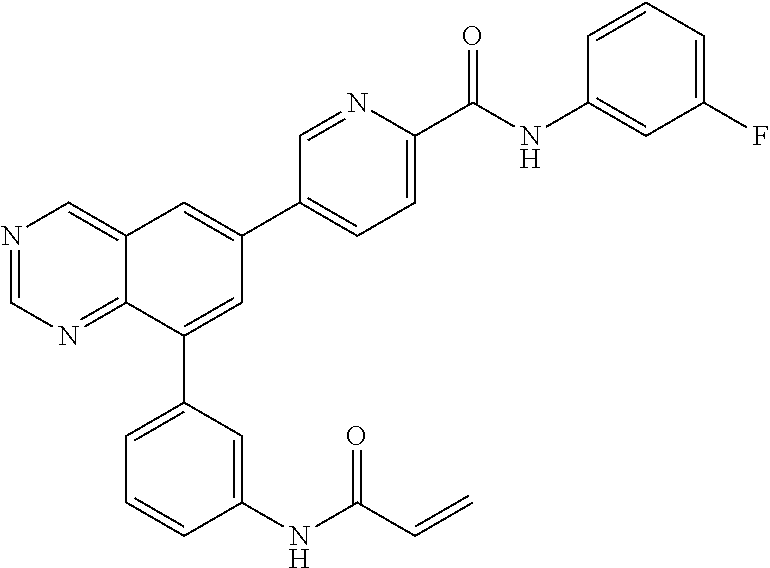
N1=CN=C2C(=C1)C=C(C1=CC=C(C(NC3=CC(F)=CC=C3)=O)N=C1)C=C2C1=CC=CC(NC(C=C)=O)=C1
